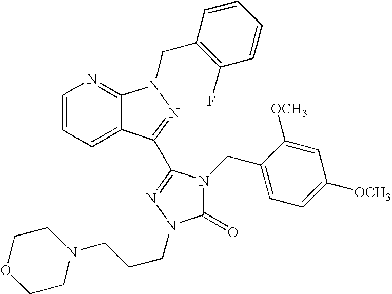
C1=CC=C2C(=N1)N(CC1=C(F)C=CC=C1)N=C2C1=NN(CCCN2CCOCC2)C(=O)N1CC1=CC=C([OCH3])C=C1[OCH3]
